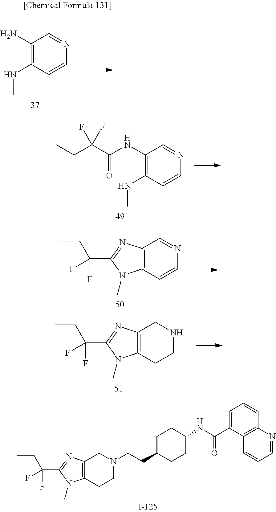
C1(N)=C(NC)C=CN=C1.C1(NC(C(CC)(F)F)=O)=C(NC)C=CN=C1.C12=C(C=CN=C1)N(C)C(C(CC)(F)F)=N2.C12=C(CCNC1)N(C)C(C(CC)(F)F)=N2.C12=C(CCN(CCC3CCC(NC(C4=CC=CC5=C4C=CC=N5)=O)CC3)C1)N(C)C(C(CC)(F)F)=N2
